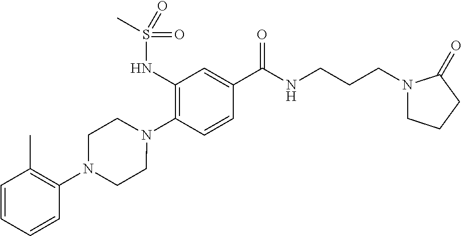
C1(NS(=O)(C)=O)=C(N2CCN(C3=C(C)C=CC=C3)CC2)C=CC(C(=O)NCCCN2CCCC2=O)=C1
